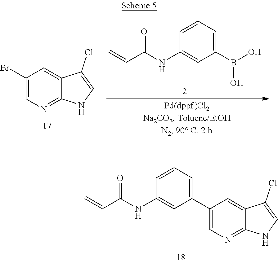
C1(B(O)O)=CC=CC(NC(C=C)=O)=C1.C1(Br)=CN=C2C(=C1)C(Cl)=CN2.C1=C(C2=CC=CC(NC(C=C)=O)=C2)C=C2C(=N1)NC=C2Cl
